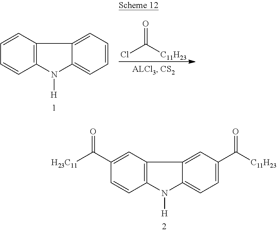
C1=C(C([H23C11])=O)C=CC2=C1C1=CC(C([C11H23])=O)=CC=C1N2[H].C1=CC=CC2=C1C1=CC=CC=C1N2[H].ClC([C11H23])=O
